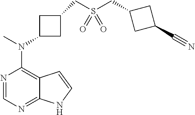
N1=CN=C2C(=C1N(C)C1CC(CS(CC3CC(C#N)C3)(=O)=O)C1)C=CN2
